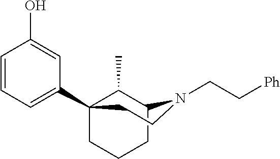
C1=CC=C(C23CCCC(C2C)N(CC[Ph])CC3)C=C1O
